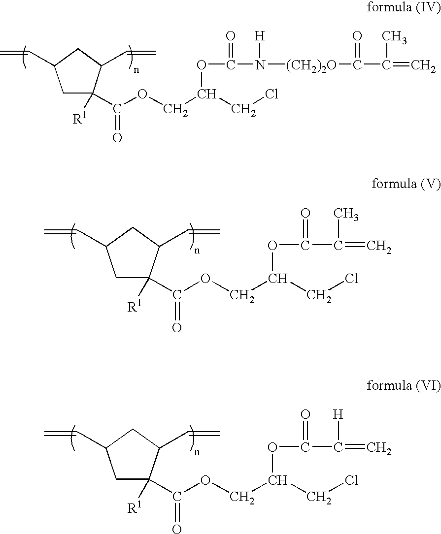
C1C([R1])(C(OCC(OC(=O)C(C)=C)CCl)=O)C(C=C)CC1C=C.C1C([R1])(C(OCC(OC(=O)C([H])=C)CCl)=O)C(C=C)CC1C=C.C1C([R1])(C(OCC(OC(=O)N([H])[(CH2)2O]C(=O)C(C)=C)CCl)=O)C(C=C)CC1C=C
